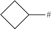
C1([#])CCC1
